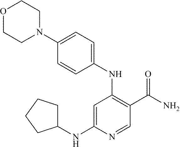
C1=CC(NC2=C(C(=O)N)C=NC(NC3CCCC3)=C2)=CC=C1N1CCOCC1
